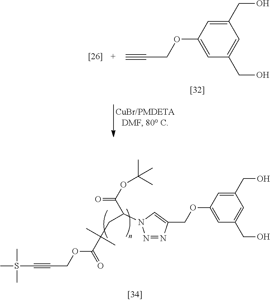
C1(CO)=CC(OCC2=CN(C(C(OC(C)(C)C)=O)CC(C(OCC#CS(C)(C)C)=O)(C)C)N=N2)=CC(CO)=C1.C1(CO)=CC(OCC#C)=CC(CO)=C1
